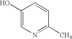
C1(O)=CN=C(C)C=C1
